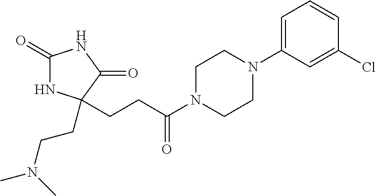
C1(=O)NC(CCN(C)C)(CCC(N2CCN(C3=CC=CC(Cl)=C3)CC2)=O)C(=O)N1
